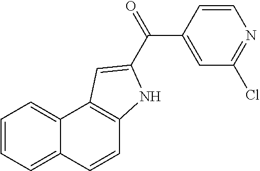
C1=CC2=CC=CC=C2C2=C1NC(C(=O)C1=CC(Cl)=NC=C1)=C2
